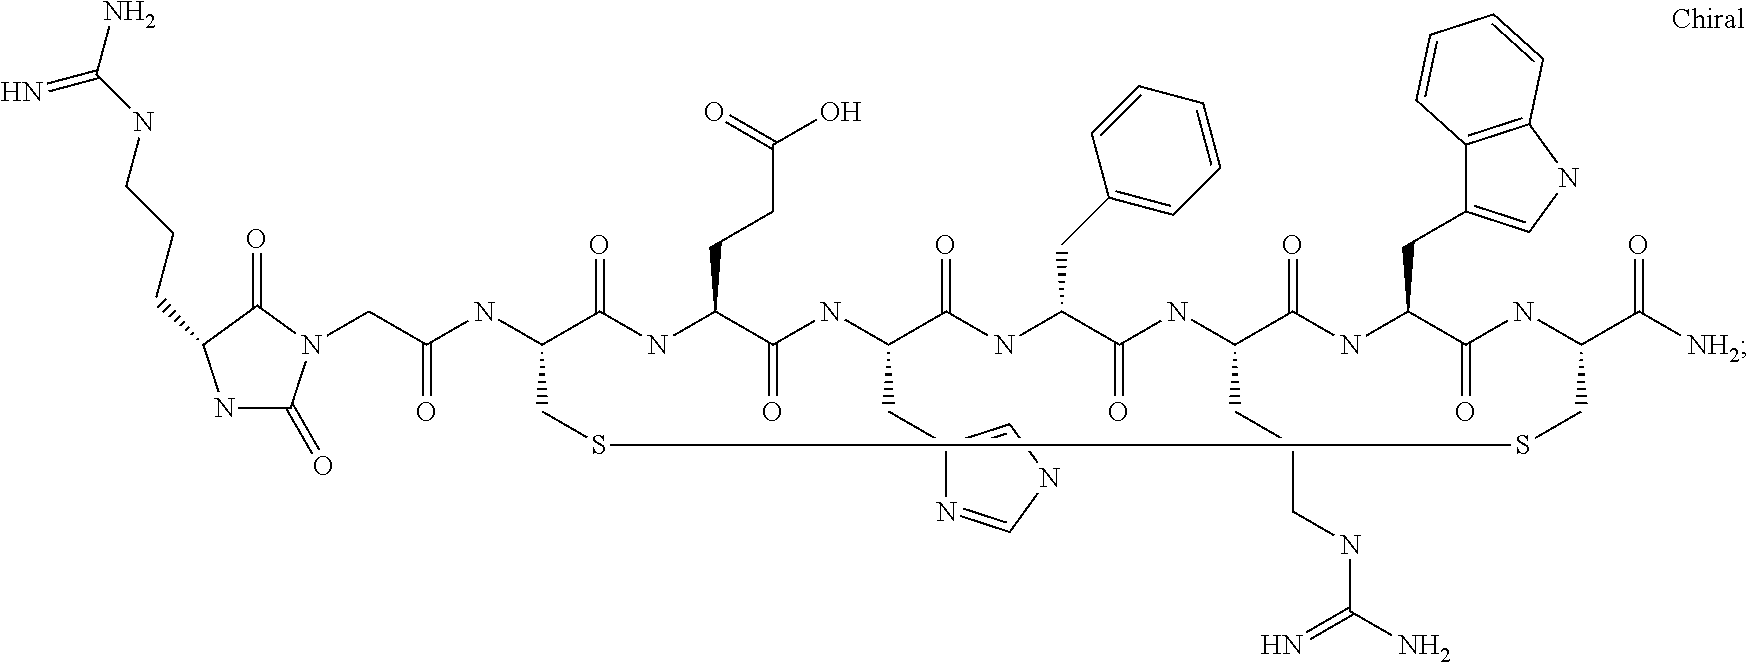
N1C(=O)N(CC(=O)NC2CSSCC(C(=O)[NH2])NC(=O)C(CC3=CNC4=C3C=CC=C4)NC(=O)C(CCCNC(=N)N)NC(=O)C(CC3=CC=CC=C3)NC(=O)C(CC3=CNC=N3)NC(=O)C(CCC(=O)O)NC2=O)C(=O)C1CCCNC(=N)N
